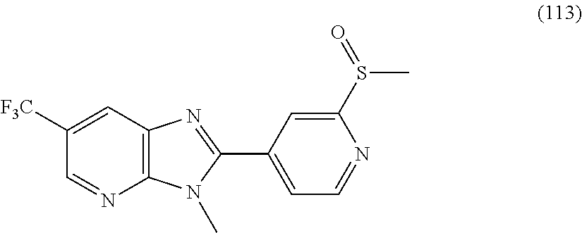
C12=C(C=C([F3C])C=N1)N=C(C1=CC=NC(S(=O)C)=C1)N2C
